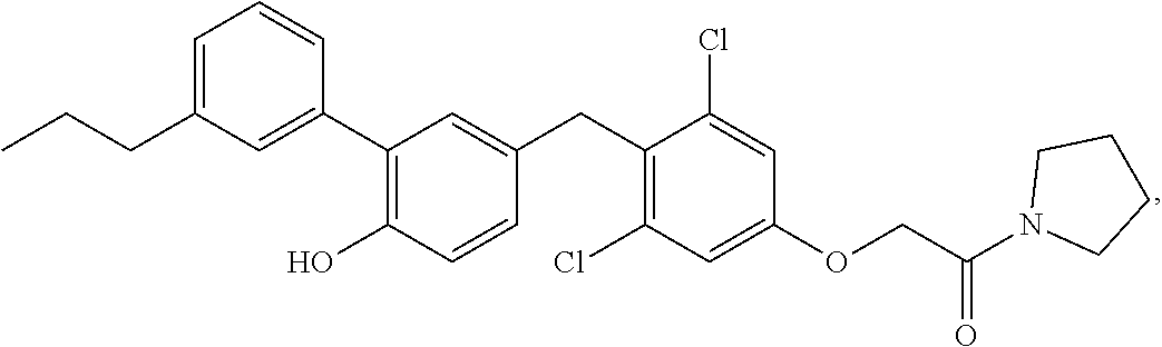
C1(C2=C(O)C=CC(CC3=C(Cl)C=C(OCC(N4CCCC4)=O)C=C3Cl)=C2)=CC(CCC)=CC=C1
